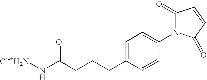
[Cl-+H2N]NC(=O)CCCC1=CC=C(N2C(=O)C=CC2=O)C=C1
